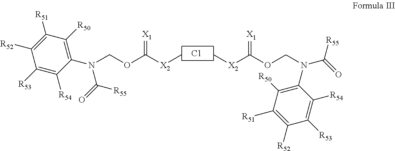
[C1].N(COC([X2]C)=[X1])(C1=C([R50])C([R51])=C([R52])C([R53])=C1[R54])C(=O)[R55].C[X2]C(OCN(C(=O)[R55])C1=C([R50])C([R51])=C([R52])C([R53])=C1[R54])=[X1]
